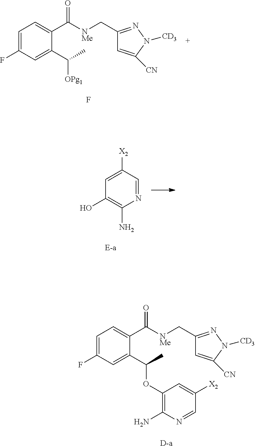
C1=C(F)C=C(C(C)[OPg1])C(C([NMe]CC2=NN([CD3])C([CN])=C2)=O)=C1.F.C1=C([X2])C=NC(N)=C1O.C1=C(F)C=C(C(C)OC2=C(N)N=CC([X2])=C2)C(C([NMe]CC2=NN([CD3])C([CN])=C2)=O)=C1.[D-a]
